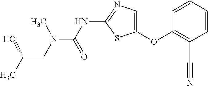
C1=CC=CC(C#N)=C1OC1=CN=C(NC(=O)N(CC(C)O)C)S1
